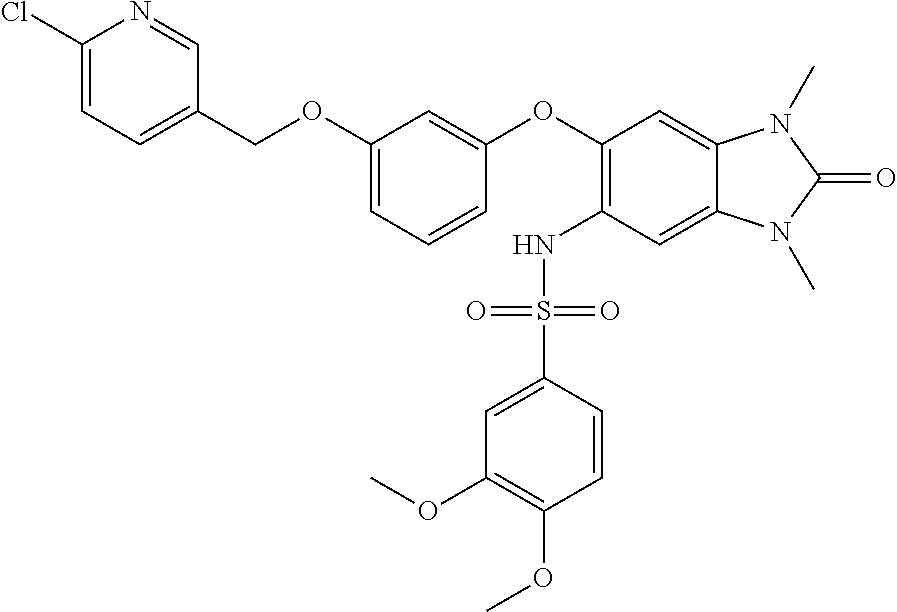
C1(Cl)=CC=C(COC2=CC=CC(OC3=C(NS(C4=CC(OC)=C(OC)C=C4)(=O)=O)C=C4C(=C3)N(C)C(=O)N4C)=C2)C=N1
